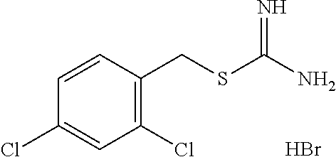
C1=CC(CSC(N)=N)=C(Cl)C=C1Cl.Br
